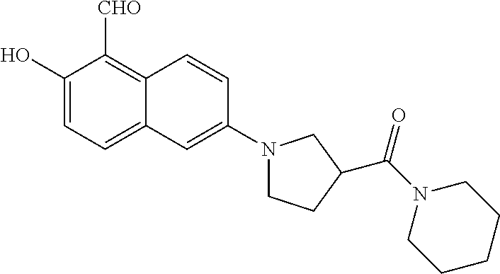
C1(O)=CC=C2C(=C1[CHO])C=CC(N1CCC(C(N3CCCCC3)=O)C1)=C2
